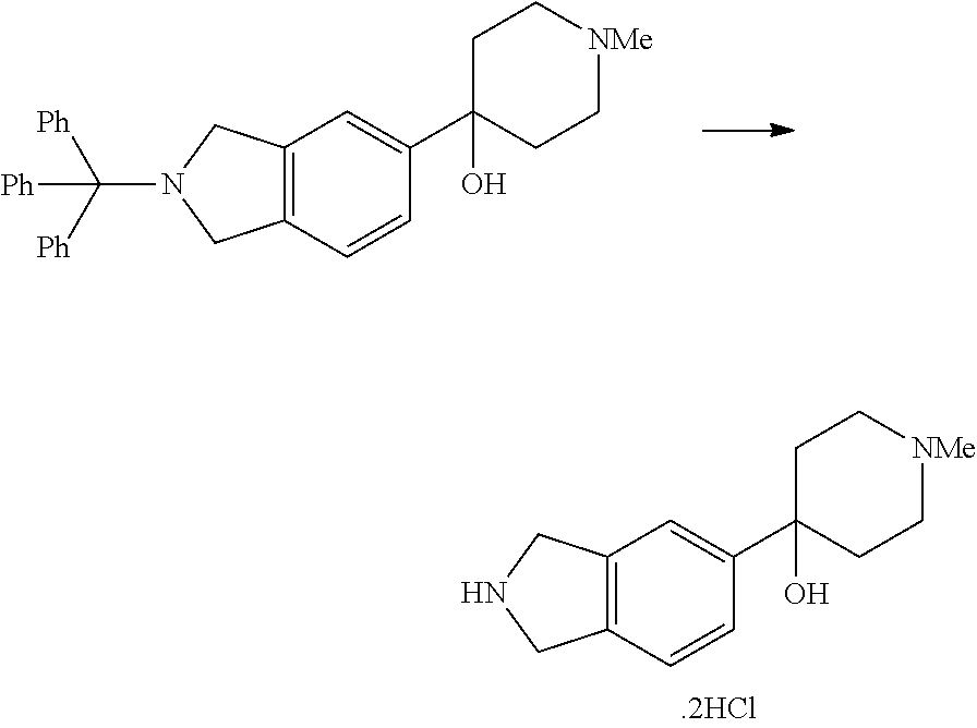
C12=C(C=CC(C3(O)CC[NMe]CC3)=C1)CNC2.C12=C(C=CC(C3(O)CC[NMe]CC3)=C1)CN(C([Ph])([Ph])[Ph])C2
